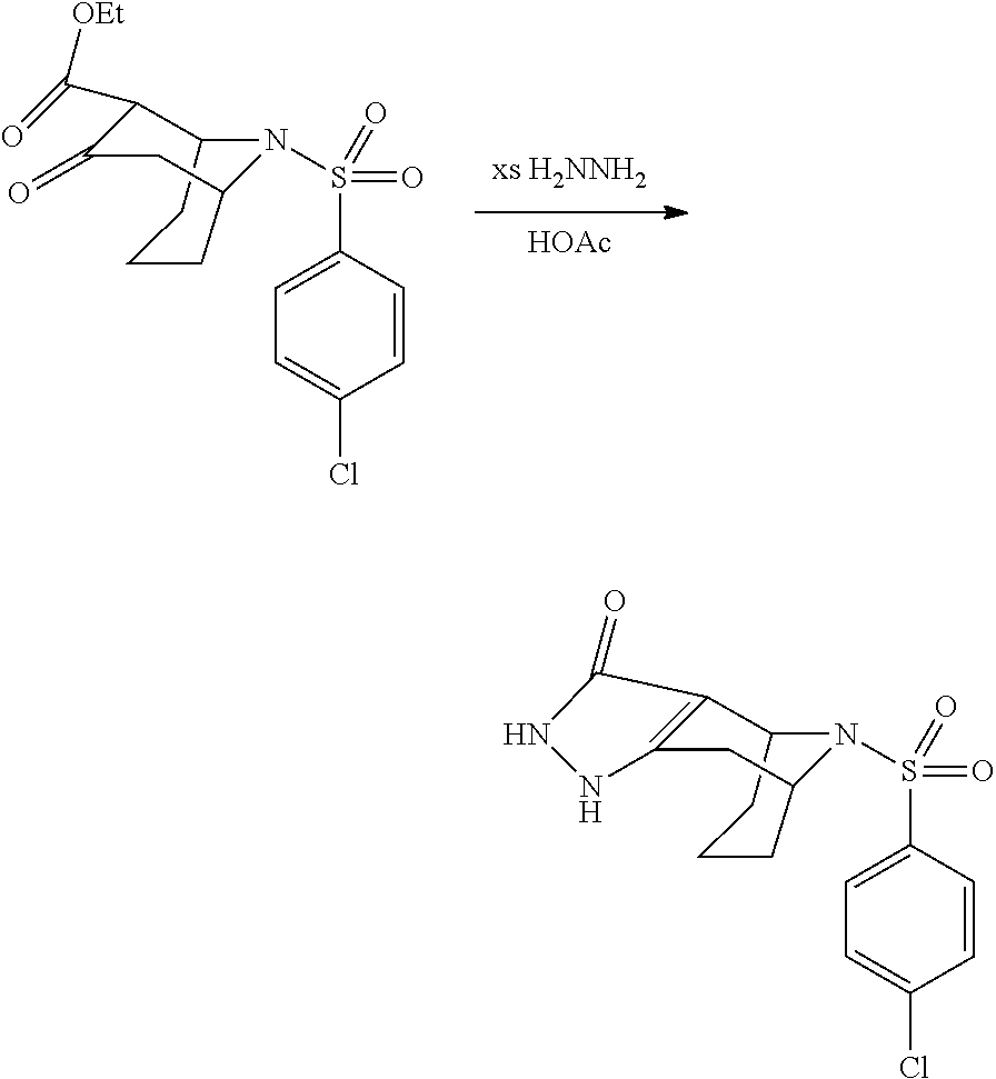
C12CCCC(CC3=C1C(=O)NN3)N2S(=O)(=O)C1=CC=C(Cl)C=C1.C12CCCC(CC(=O)C1C(=O)[OEt])N2S(=O)(=O)C1=CC=C(Cl)C=C1.[HOAc]
